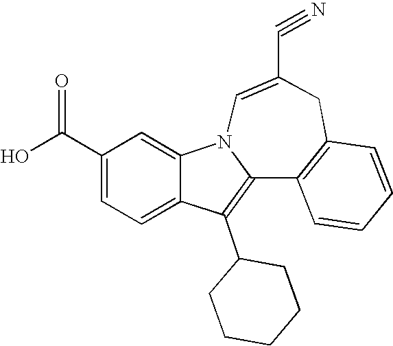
C1(C(O)=O)=CC=C2C(=C1)N1C(=C2C2CCCCC2)C2=C(CC(C#N)=C1)C=CC=C2
